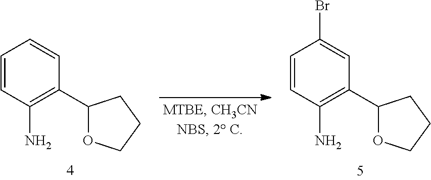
C1=CC(N)=C(C2OCCC2)C=C1.C1=CC(N)=C(C2OCCC2)C=C1Br
